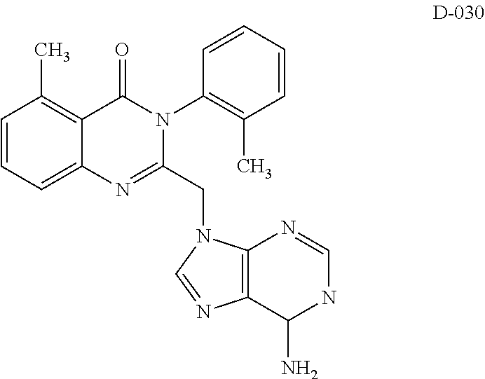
C1=CC=C2C(=C1C)C(=O)N(C1=C(C)C=CC=C1)C(CN1C3=C(N=C1)C(N)NC=N3)=N2
